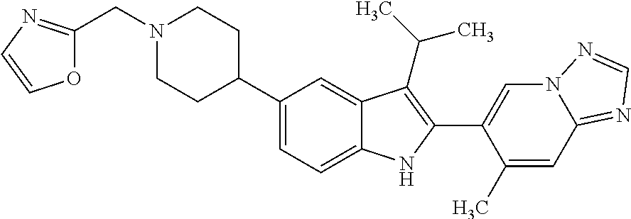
N1(CC2=NC=CO2)CCC(C2=CC=C3C(=C2)C(C(C)C)=C(C2=CN4C(=NC=N4)C=C2C)N3)CC1
